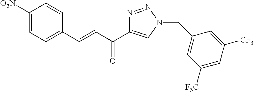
C1([O2N])=CC=C(C=CC(=O)C2=CN(CC3=CC([F3C])=CC([CF3])=C3)N=N2)C=C1
